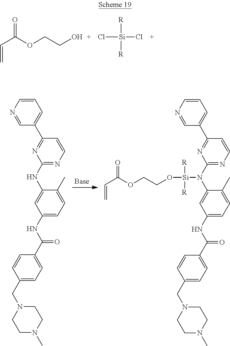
O=C(OCCO)C=C.Cl[Si]([R])([R])Cl.C1=CN=CC(C2=NC(NC3=CC(NC(C4=CC=C(CN5CCN(C)CC5)C=C4)=O)=CC=C3C)=NC=C2)=C1.C1=CN=CC(C2=NC(N(C3=CC(NC(C4=CC=C(CN5CCN(C)CC5)C=C4)=O)=CC=C3C)[Si]([R])([R])OCCOC(C=C)=O)=NC=C2)=C1
